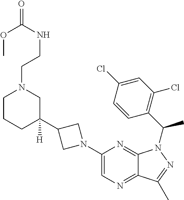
C1CCC(C2CN(C3=CN=C4C(=N3)N(C(C3=C(Cl)C=C(Cl)C=C3)C)N=C4C)C2)([H])CN1CCNC(OC)=O
